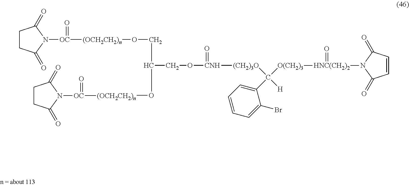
[OC]([(OCH2CH2)n]OCC(O[(OCH2CH2)n][OC](=O)N1C(=O)CCC1=O)CO[CNH]([(CH2)3O]C(C1=CC=CC=C1Br)([H])[O(CH2)3][HNC(CH2)2](N1C(=O)C=CC1=O)=O)=O)(=O)N1C(=O)CCC1=O
